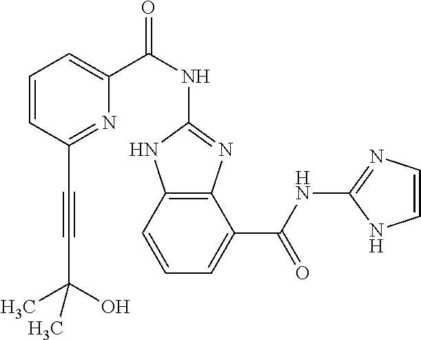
C12=C(C=CC=C1C(NC1=NC=CN1)=O)NC(NC(C1=CC=CC(C#CC(C)(O)C)=N1)=O)=N2
